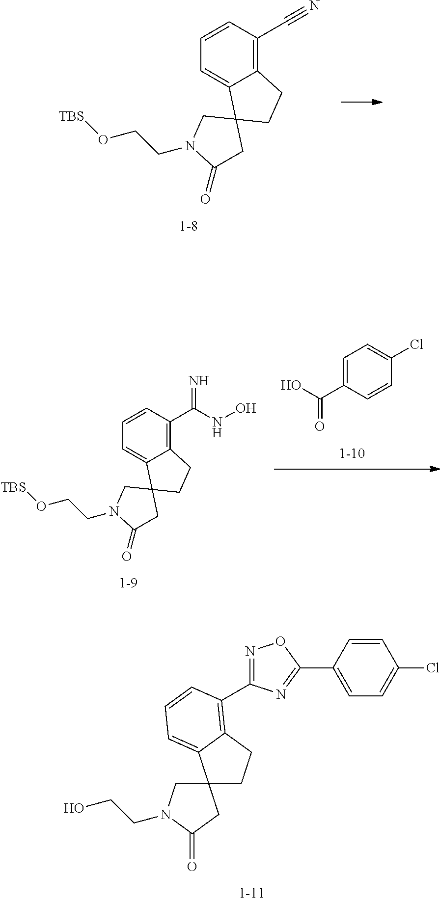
C1=C2C(=C(C#N)C=C1)CCC21CN(CCO[TBS])C(=O)C1.C1=C(C(O)=O)C=CC(Cl)=C1.C1=C2C(=C(C(NO)=N)C=C1)CCC21CN(CCO[TBS])C(=O)C1.C12(CN(CCO)C(=O)C1)CCC1=C(C3=NOC(C4=CC=C(Cl)C=C4)=N3)C=CC=C21
